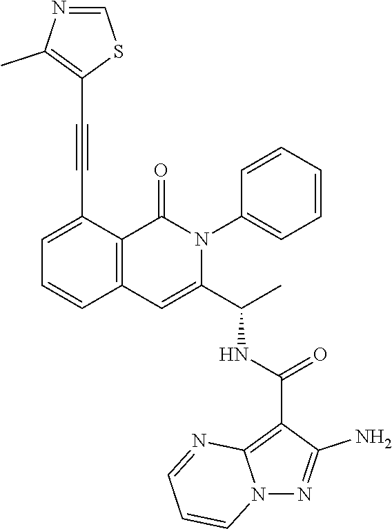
C1=C(C#CC2=C(C)N=CS2)C2=C(C=C1)C=C(C(C)NC(C1=C3N(N=C1N)C=CC=N3)=O)N(C1=CC=CC=C1)C2=O
